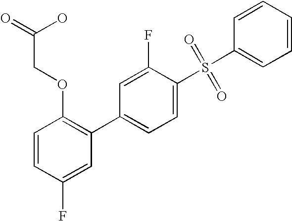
C1=CC(F)=CC(C2=CC=C(S(=O)(=O)C3=CC=CC=C3)C(F)=C2)=C1OCC(=O)O
